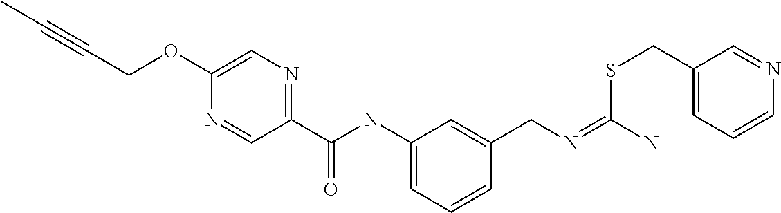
C1=C(OCC#CC)N=CC(C(NC2=CC=CC(CN=C(N)SCC3=CC=CN=C3)=C2)=O)=N1
